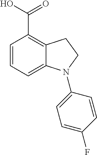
C1=CC=C2C(=C1C(=O)O)CCN2C1=CC=C(F)C=C1
